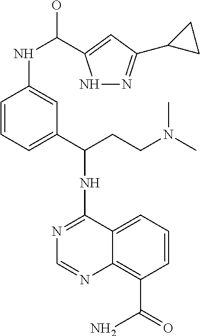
N1=C(NC(CCN(C)C)C2=CC=CC(NC(O)C3=CC(C4CC4)=NN3)=C2)C2=CC=CC(C(=O)N)=C2N=C1
